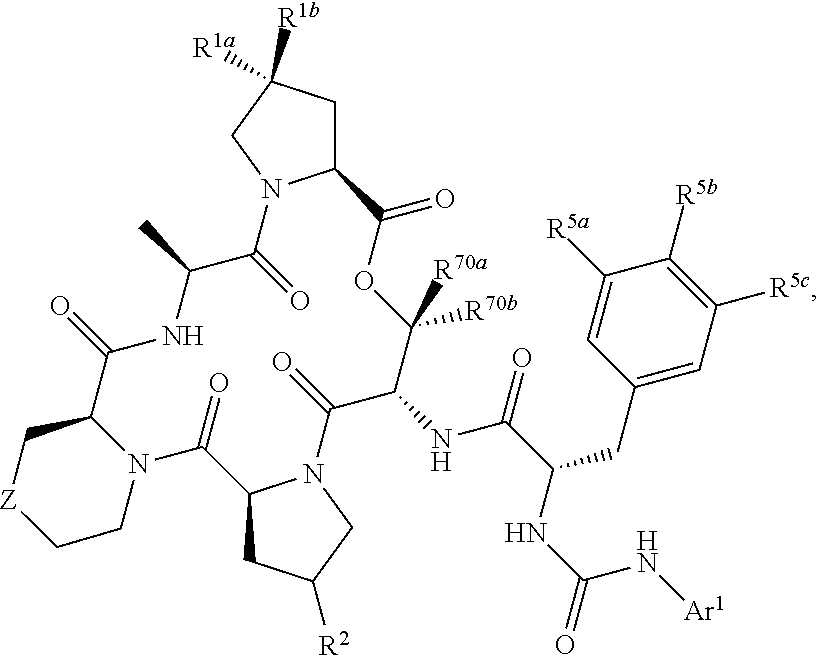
C12CC([R1a])([R1b])CN1C(=O)C(C)NC(=O)C1N(CC[Z]C1)C(=O)C1CC([R2])CN1C(=O)C(NC(C(NC(=O)N[Ar1])CC1=CC([R5c])=C([R5b])C([R5a])=C1)=O)C([R70b])([R70a])OC2=O
